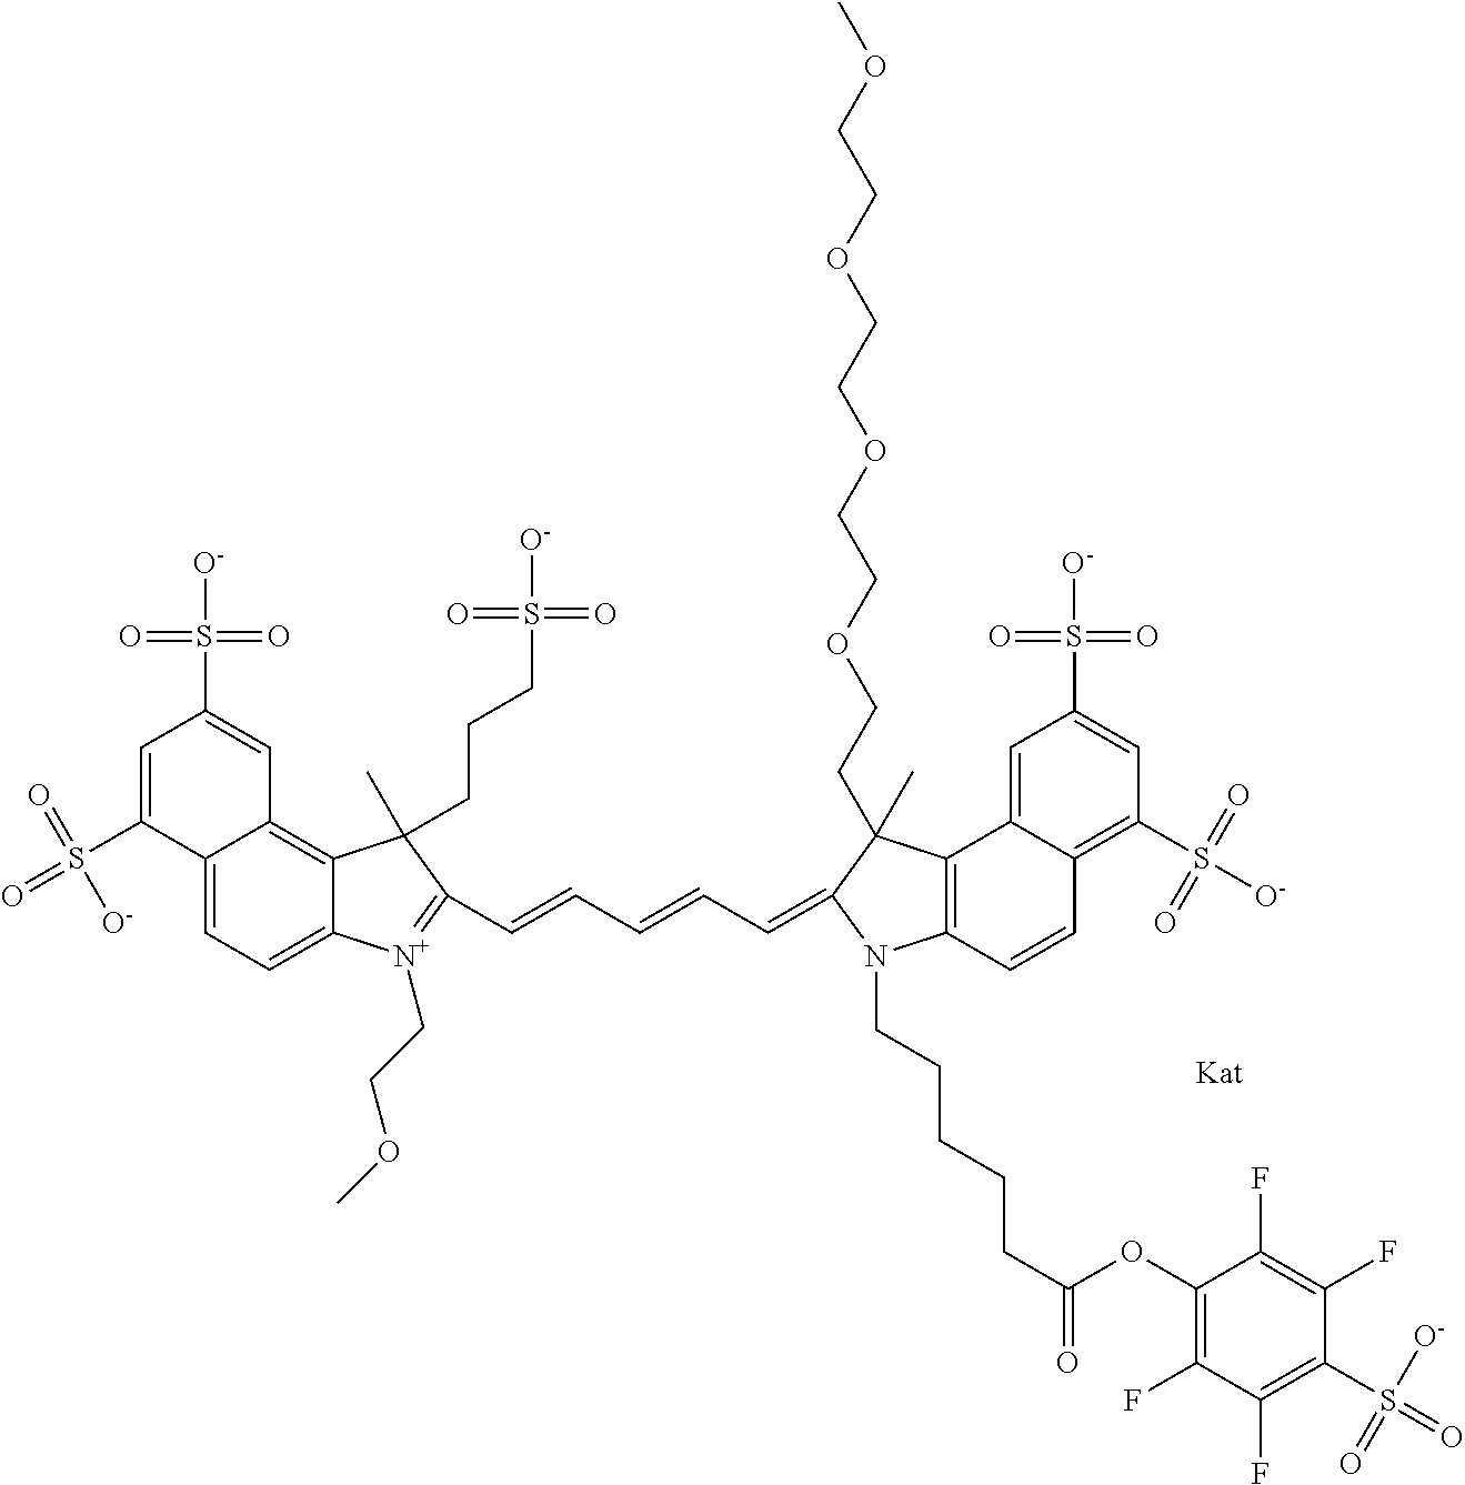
C12=CC=C3C(=C1C=C(S([O-])(=O)=O)C=C2S(=O)(=O)[O-])C(C)(CCCS([O-])(=O)=O)C(C=CC=CC=C1C(CCOCCOCCOCCOC)(C)C2=C(N1CCCCCC(OC1=C(F)C(F)=C(S(=O)([O-])=O)C(F)=C1F)=O)C=CC1=C(S([O-])(=O)=O)C=C(S([O-])(=O)=O)C=C21)=[N+]3CCOC
